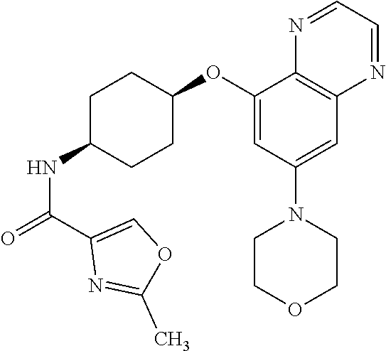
C1(OC2CCC(NC(=O)C3=COC(C)=N3)CC2)=CC(N2CCOCC2)=CC2=C1N=CC=N2
